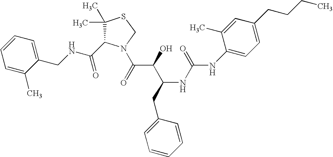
C(NCC1=CC=CC=C1C)(=O)C1C(C)(C)SCN1C(C(C(CC1=CC=CC=C1)NC(=O)NC1=CC=C(CCCC)C=C1C)O)=O
